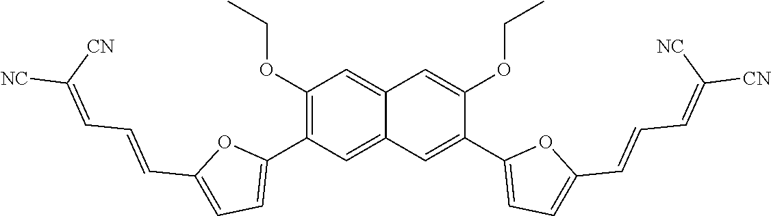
C1(OCC)=C(C2=CC=C(C=CC=C([NC])[CN])O2)C=C2C(=C1)C=C(OCC)C(C1=CC=C(C=CC=C([CN])[NC])O1)=C2
